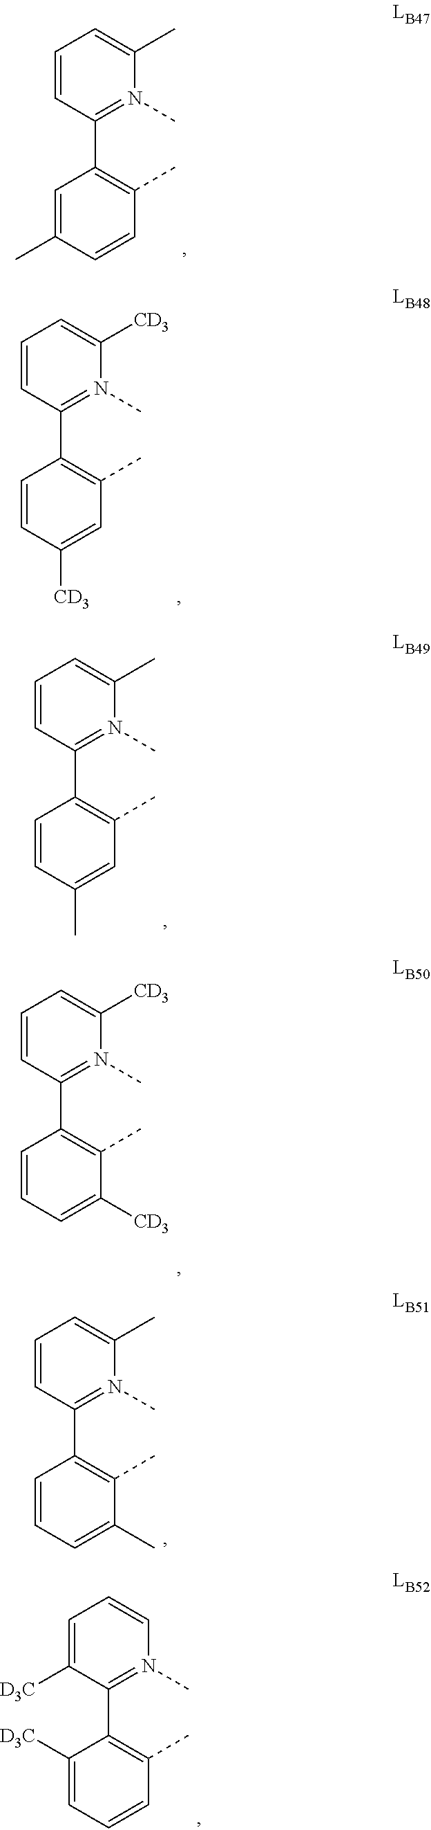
C1=CC(C2=C(C)C=CC(C)=C2)=N(C)C(C)=C1.C1=CC(C2=C(C)C=C([CD3])C=C2)=N(C)C([CD3])=C1.C1=CC(C2=C(C)C=C(C)C=C2)=N(C)C(C)=C1.C1=CC(C2=C(C)C([CD3])=CC=C2)=N(C)C([CD3])=C1.C1=CC(C2=C(C)C(C)=CC=C2)=N(C)C(C)=C1.C1=C([D3C])C(C2=C(C)C=CC=C2[D3C])=N(C)C=C1
